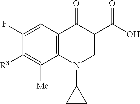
[R3]C1=C([Me])C2=C(C=C1F)C(=O)C(C(O)=O)=CN2C1CC1
